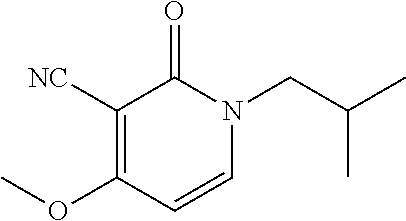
C1([NC])=C(OC)C=CN(CC(C)C)C1=O
